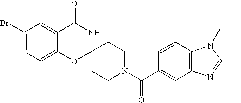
C1(Br)=CC=C2C(=C1)C(=O)NC1(O2)CCN(C(C2=CC3=C(C=C2)N(C)C(C)=N3)=O)CC1
